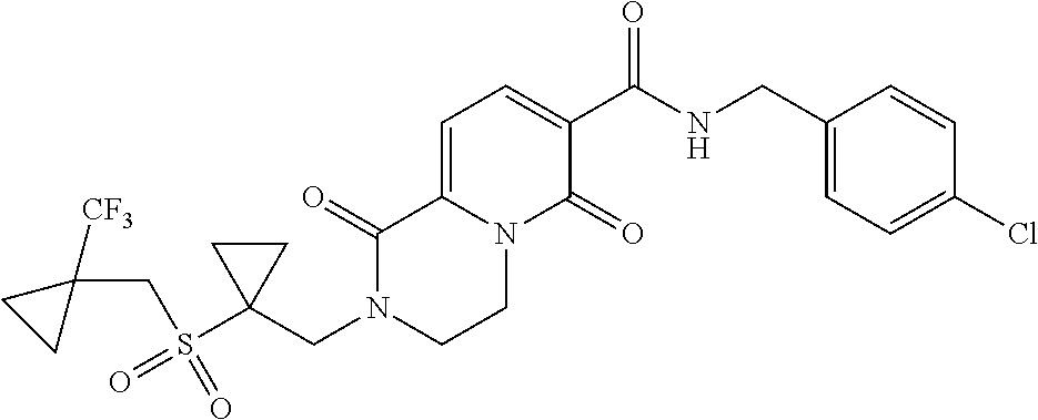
C1=C2N(C(=O)C(C(NCC3=CC=C(Cl)C=C3)=O)=C1)CCN(CC1(S(=O)(CC3([CF3])CC3)=O)CC1)C2=O
